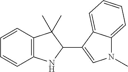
C12=C(C=CC=C1)C(C)(C)C(C1=CN(C)C3=CC=CC=C13)N2
